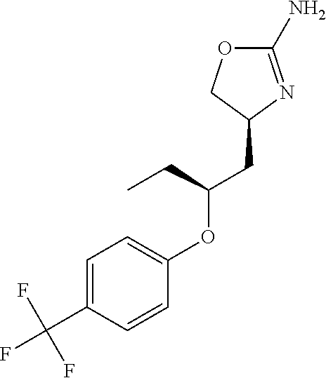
C1(N)=NC(CC(OC2=CC=C(C(F)(F)F)C=C2)CC)CO1
